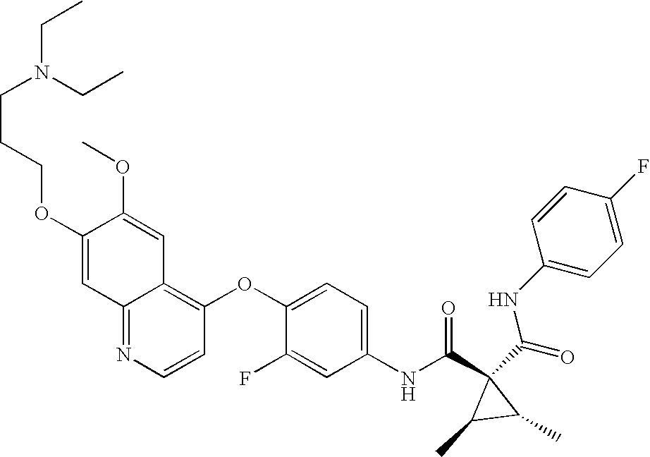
N(CCCOC1=CC2=NC=CC(OC3=CC=C(NC(C4(C(=O)NC5=CC=C(F)C=C5)C(C)C4C)=O)C=C3F)=C2C=C1OC)(CC)CC
